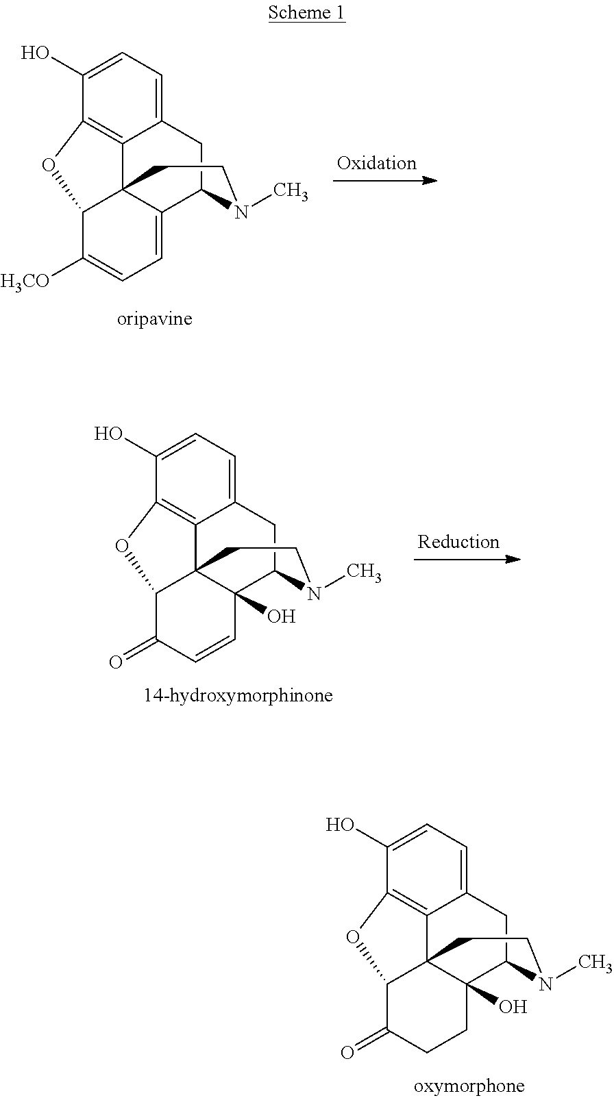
C12=C3C(O)=CC=C1CC1C4=CC=C([H3CO])C(C24CCN1C)O3.C12=C3C(O)=CC=C1CC1C4(O)C2(C(C(=O)C=C4)O3)CCN1C.C12=C3C(O)=CC=C1CC1C4(O)C2(C(C(=O)CC4)O3)CCN1C
